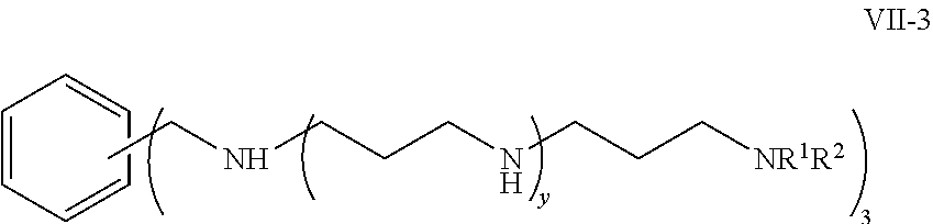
C1=CC=CC=C1.N(CCCNCCC[NR1R2])CC
